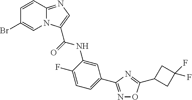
C1=CC2=NC=C(C(=O)NC3=CC(C4=NOC(C5CC(F)(F)C5)=N4)=CC=C3F)N2C=C1Br
